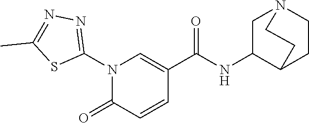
C1(N2C(=O)C=CC(C(NC3CN4CCC3CC4)=O)=C2)=NN=C(C)S1
